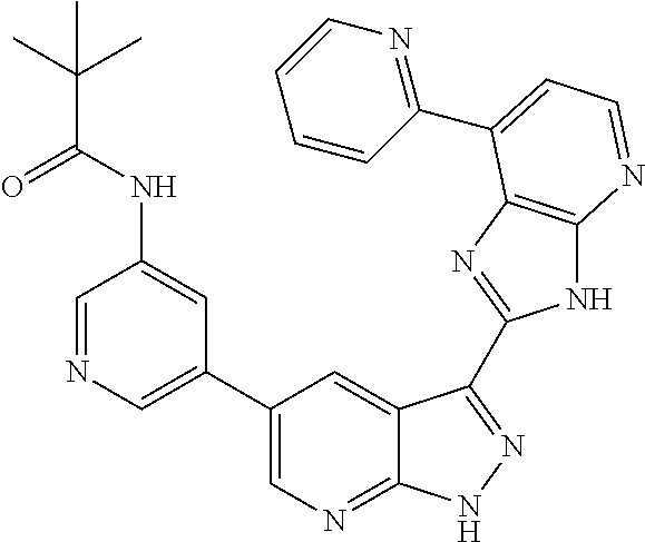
C1=NC=C(C2=CN=C3C(=C2)C(C2=NC4=C(N2)N=CC=C4C2=NC=CC=C2)=NN3)C=C1NC(=O)C(C)(C)C
